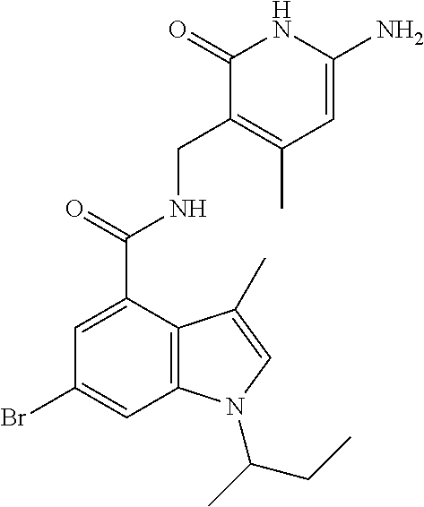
C1=C(C(NCC2=C(C)C=C(N)NC2=O)=O)C2=C(C=C1Br)N(C(C)CC)C=C2C
